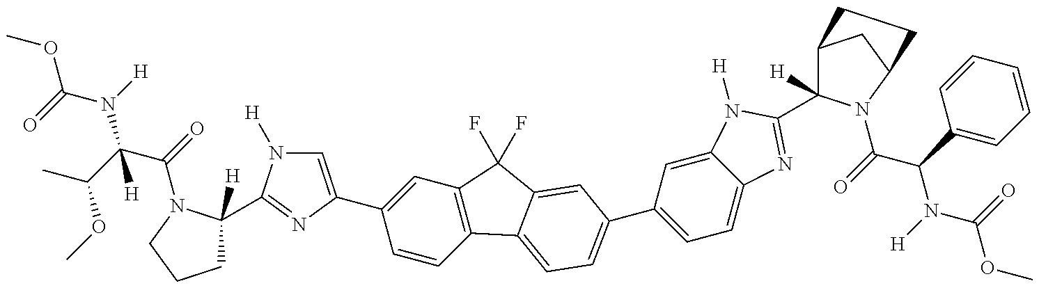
COC(N([H])C(C(C)OC)(C(=O)N1C([H])(C2=NC(C3=CC4=C(C=C3)C3=CC=C(C5=CC=C6C(=C5)N([H])C(C5([H])C7CC(N5C(C(N(C(OC)=O)[H])C5=CC=CC=C5)=O)CC7)=N6)C=C3C4(F)F)=CN2[H])CCC1)[H])=O
